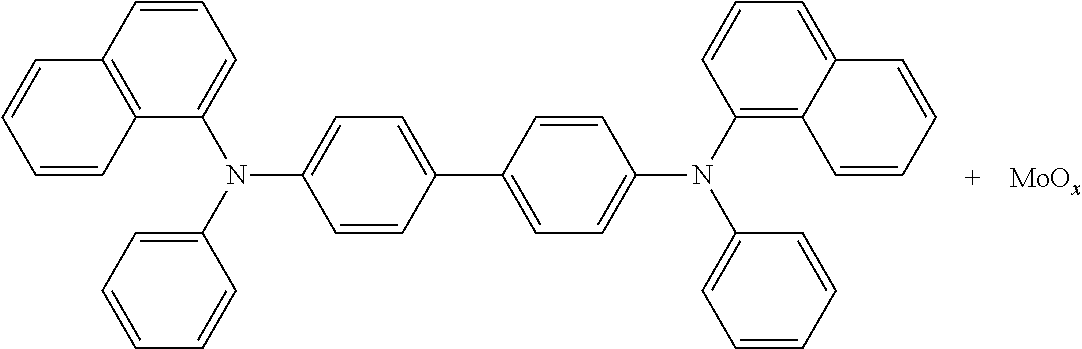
C1(N(C2=CC=CC3=C2C=CC=C3)C2=CC=C(C3=CC=C(N(C4=C5C(=CC=C4)C=CC=C5)C4=CC=CC=C4)C=C3)C=C2)=CC=CC=C1
